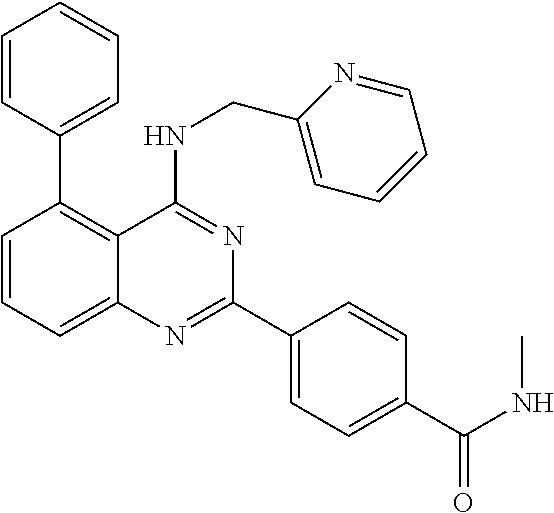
C1=CC=C2C(=C1C1=CC=CC=C1)C(NCC1=CC=CC=N1)=NC(C1=CC=C(C(NC)=O)C=C1)=N2
